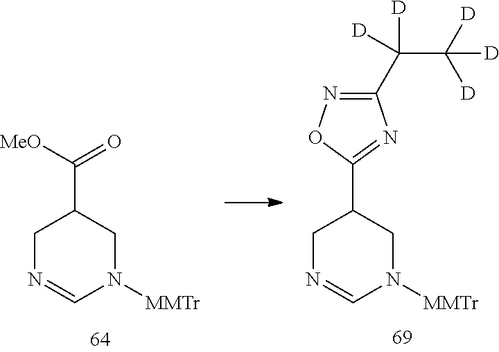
C1N=CN([MMTr])CC1C([MeO])=O.C1N=CN([MMTr])CC1C1=NC(C([D])(C([D])([D])[D])[D])=NO1
